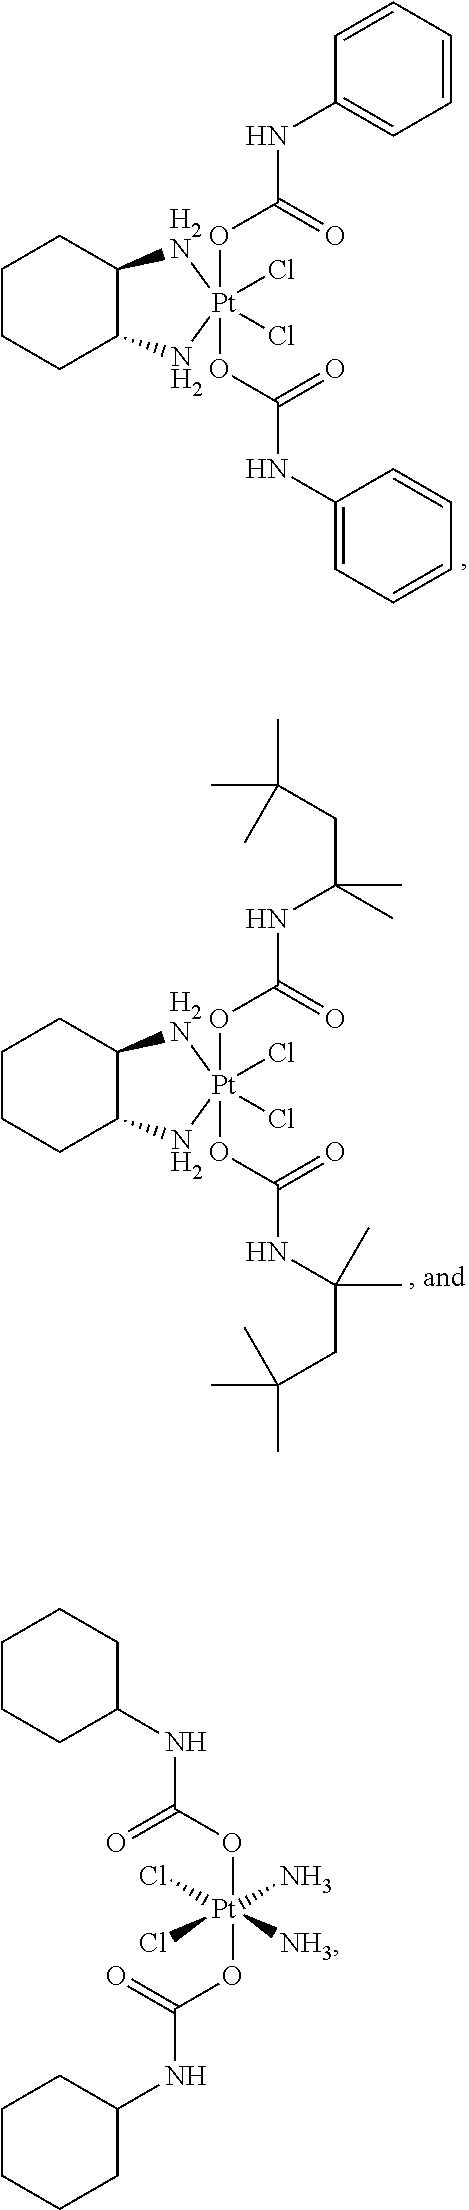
C1CCC2C(C1)[H2N][Pt](OC(=O)NC1=CC=CC=C1)(OC(=O)NC1=CC=CC=C1)(Cl)(Cl)N2.C1CCC2C(C1)[H2N][Pt](OC(=O)NC(C)(C)CC(C)(C)C)(OC(=O)NC(C)(C)CC(C)(C)C)(Cl)(Cl)N2.O([Pt](OC(=O)NC1CCCCC1)(Cl)(Cl)(N)[NH3])C(=O)NC1CCCCC1
